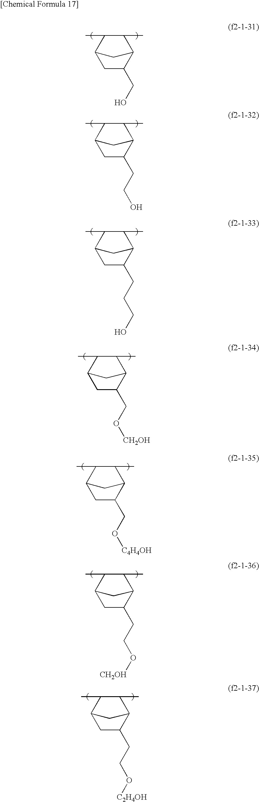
C1(C)C(C)C2CC(CO)C1C2.C1(C)C(C)C2CC(CCO)C1C2.C1(C)C(C)C2CC(CCCO)C1C2.C1(C)C(C)C2CC(CO[CH2OH])C1C2.C1(C)C(C)C2CC(CO[C4H4OH])C1C2.C1(C)C(C)C2CC(CCO[CH2OH])C1C2.C1(C)C(C)C2CC(CCO[C2H4OH])C1C2
